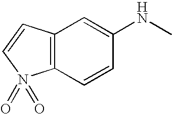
C12=C(C=CC(NC)=C1)N(=O)(=O)C=C2
